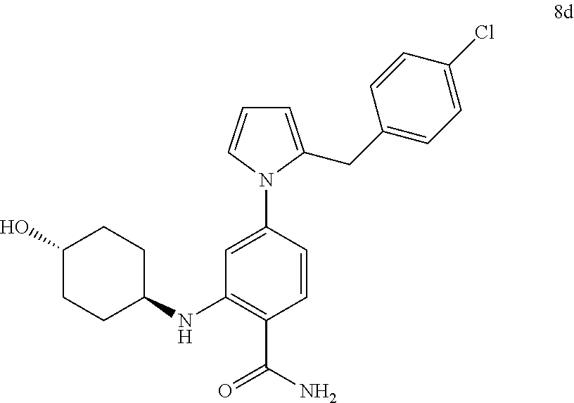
C1=C(CC2=CC=C(Cl)C=C2)N(C2=CC(NC3CCC(O)CC3)=C(C(N)=O)C=C2)C=C1
